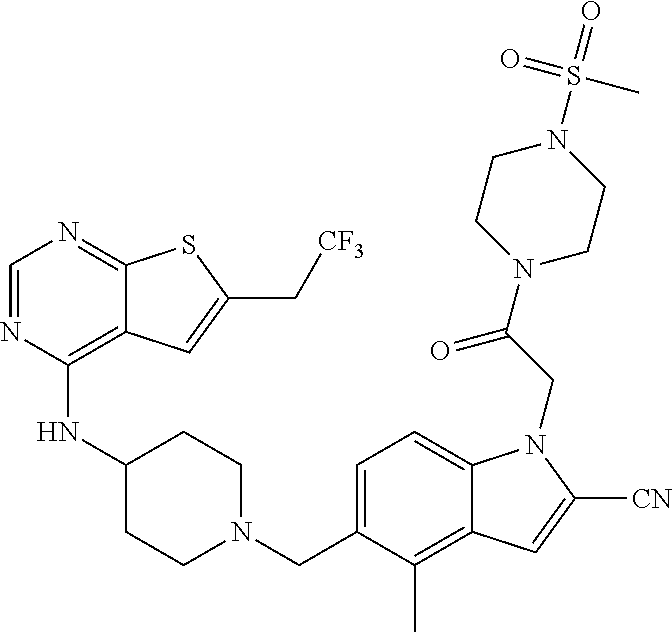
C1=NC(NC2CCN(CC3=CC=C4C(=C3C)C=C([CN])N4CC(N3CCN(S(C)(=O)=O)CC3)=O)CC2)=C2C(=N1)SC(C[CF3])=C2
